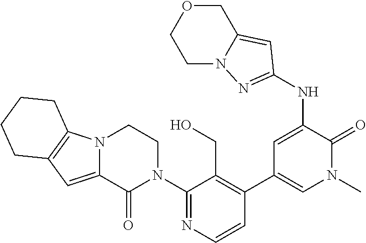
C1(N2CCN3C(=CC4=C3CCCC4)C2=O)=NC=CC(C2=CN(C)C(=O)C(NC3=NN4CCOCC4=C3)=C2)=C1CO
